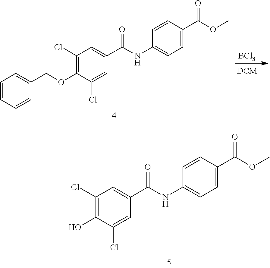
[BCl3].C(OC1=C(Cl)C=C(C(NC2=CC=C(C(OC)=O)C=C2)=O)C=C1Cl)C1=CC=CC=C1.OC1=C(Cl)C=C(C(NC2=CC=C(C(OC)=O)C=C2)=O)C=C1Cl
